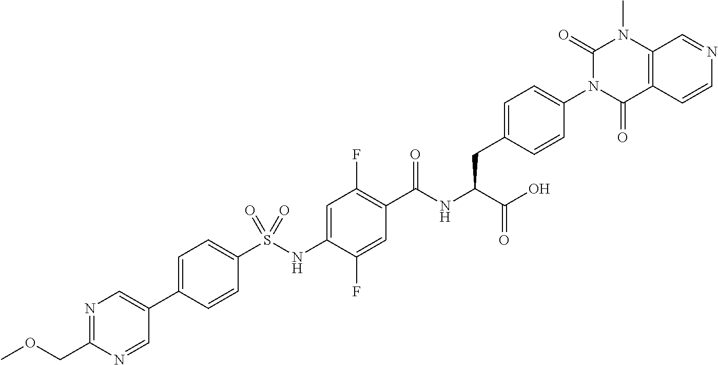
C1=C(C2=CN=C(COC)N=C2)C=CC(S(NC2=CC(F)=C(C(NC(C(O)=O)CC3=CC=C(N4C(=O)C5=C(N(C)C4=O)C=NC=C5)C=C3)=O)C=C2F)(=O)=O)=C1
